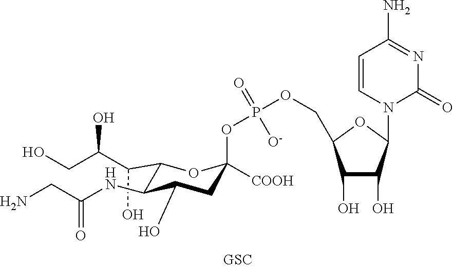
C(C1C(NC(CN)=O)C(O)CC([COOH])(OP(OCC2C(O)C(O)C(N3C=CC(N)=NC3=O)O2)(=O)[O-])O1)(O)C(CO)O
